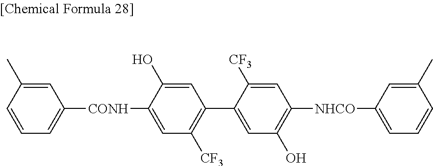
C1=CC(C)=CC([CONH]C2=CC([CF3])=C(C3=CC(O)=C([NHCO]C4=CC=CC(C)=C4)C=C3[CF3])C=C2O)=C1
